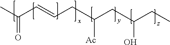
CC(C=CCC(CC(CC)O)[Ac])=O
